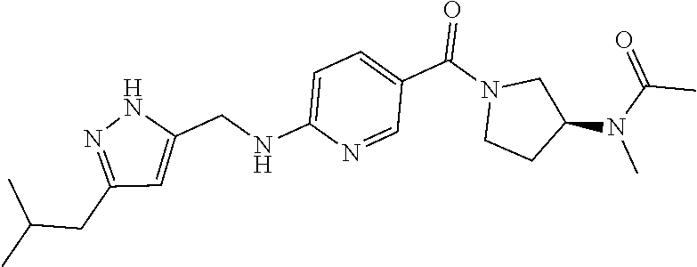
C(NC1=CC=C(C(N2CCC(N(C(=O)C)C)C2)=O)C=N1)C1=CC(CC(C)C)=NN1
